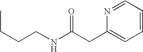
N1=CC=CC=C1CC(NCCCC)=O
